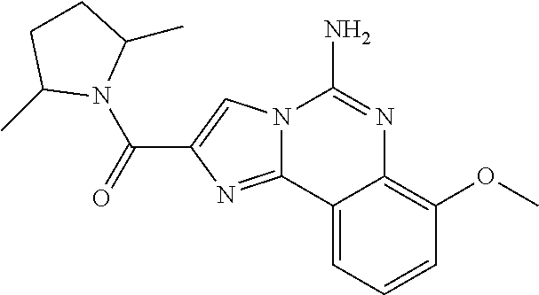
N12C(=NC(C(=O)N3C(C)CCC3C)=C1)C1=CC=CC(OC)=C1N=C2N
